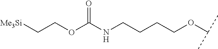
C(CCOC(C)C)CNC(OCC[Me3Si])=O
